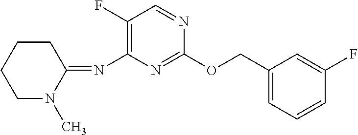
N(C1=C(F)C=NC(OCC2=CC=CC(F)=C2)=N1)=C1CCCCN1C
